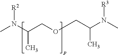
[R2]N(C(COCC(N(C)[R3])C)C)C
